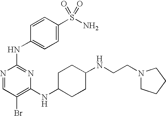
N1=CC(Br)=C(NC2CCC(NCCN3CCCC3)CC2)N=C1NC1=CC=C(S(N)(=O)=O)C=C1
